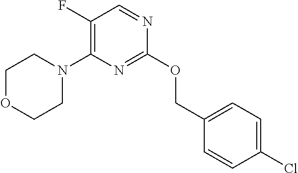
C1(F)=C(N2CCOCC2)N=C(OCC2=CC=C(Cl)C=C2)N=C1
